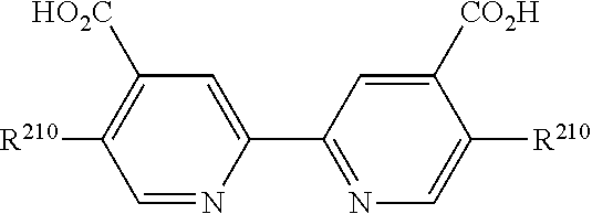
C1=NC(C2=NC=C([R210])C([CO2H])=C2)=CC([HO2C])=C1[R210]
